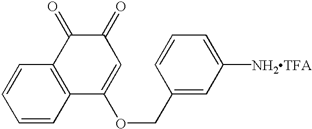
C1=CC2=C(C=C1)C(=O)C(=O)C=C2OCC1=CC([NH2TFA])=CC=C1
